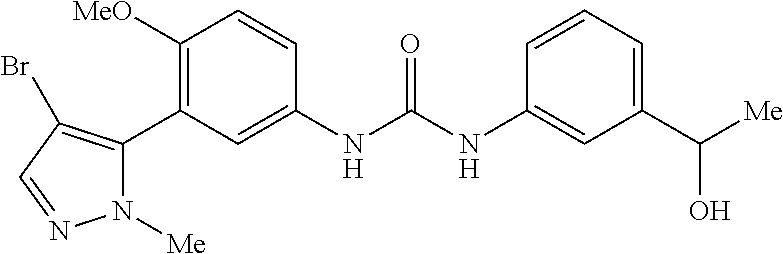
C1([MeO])=C(C2=C(Br)C=NN2[Me])C=C(NC(NC2=CC(C([Me])O)=CC=C2)=O)C=C1
